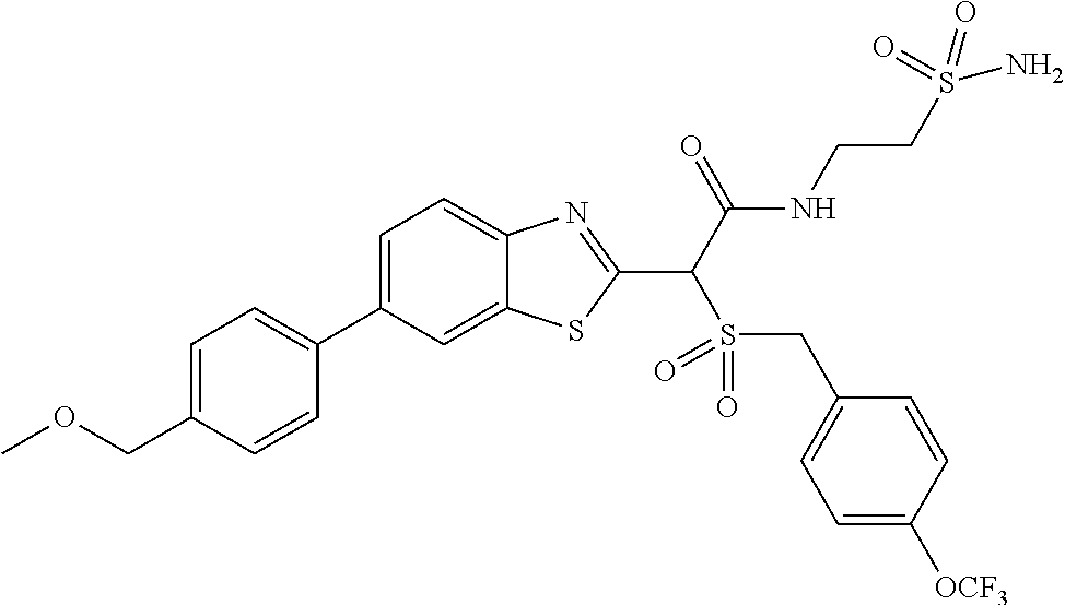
C1=C(C2=CC=C(COC)C=C2)C=C2C(=C1)N=C(C(C(NCCS(N)(=O)=O)=O)S(=O)(=O)CC1=CC=C([OCF3])C=C1)S2
